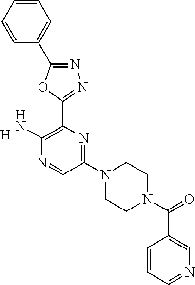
[H].C1(N2CCN(C(=O)C3=CN=CC=C3)CC2)=NC(C2=NN=C(C3=CC=CC=C3)O2)=C(N)N=C1
